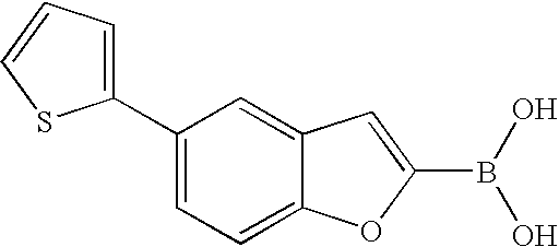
C1(C2=CC=CS2)=CC=C2C(=C1)C=C(B(O)O)O2
